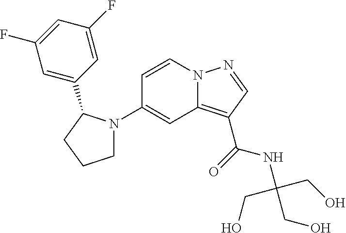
C1(N2CCCC2C2=CC(F)=CC(F)=C2)=CC2=C(C(=O)NC(CO)(CO)CO)C=NN2C=C1
